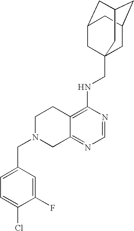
C12=C(NCC34CC5CC(CC(C3)C5)C4)N=CN=C1CN(CC1=CC=C(Cl)C(F)=C1)CC2
